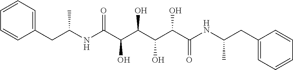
C1(CC(NC(C(C(C(C(C(NC(CC2=CC=CC=C2)C)=O)O)O)O)O)=O)C)=CC=CC=C1
